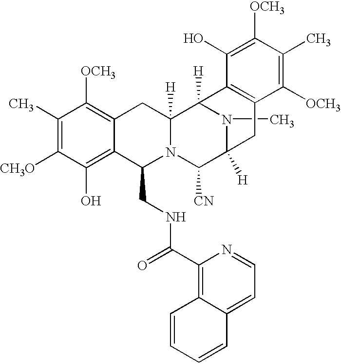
C12=C(C(NCC3C4=C(O)C([CH3O])=C(C)C([OCH3])=C4CC4([H])N3C([CN])C3([H])N(C)C4([H])C4=C(C3)C([OCH3])=C(C)C([OCH3])=C4O)=O)N=CC=C1C=CC=C2
